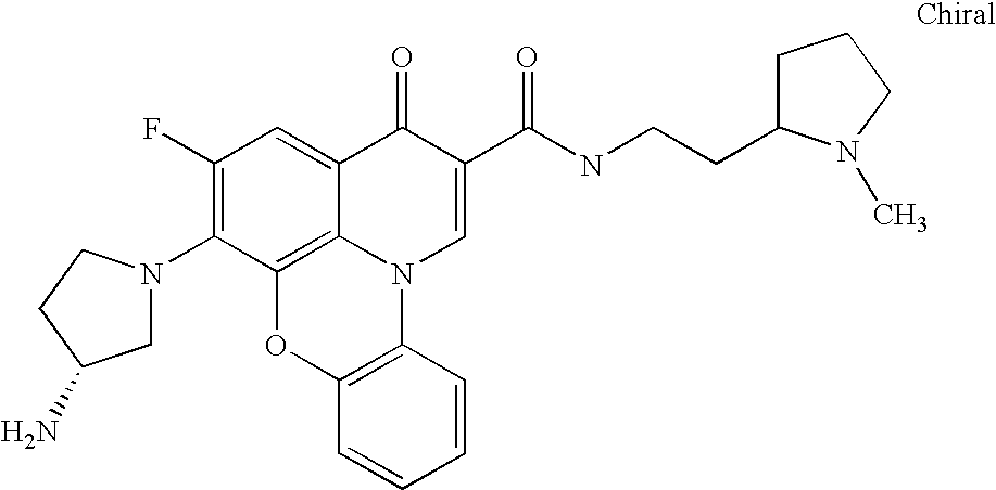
C1(F)=C(N2CC(N)CC2)C2=C3C(=C1)C(=O)C(C(NCCC1CCCN1C)=O)=CN3C1=C(O2)C=CC=C1
